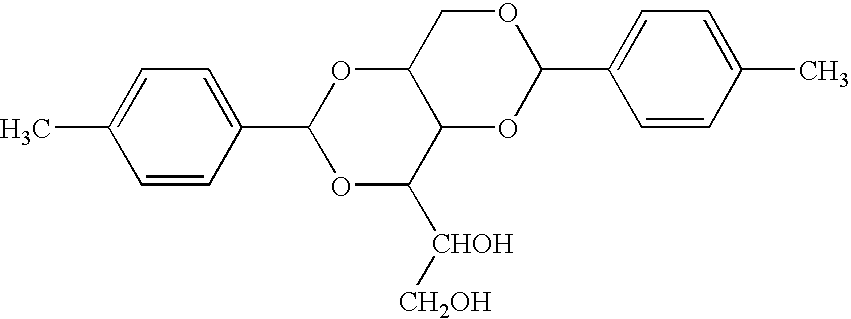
C1(C)=CC=C(C2OC([CHOH][CH2OH])C3C(O2)COC(C2=CC=C(C)C=C2)O3)C=C1
